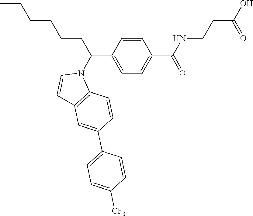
C1=CC(C(N2C=CC3=C2C=CC(C2=CC=C([CF3])C=C2)=C3)CCCCCC)=CC=C1C(NCCC(O)=O)=O
